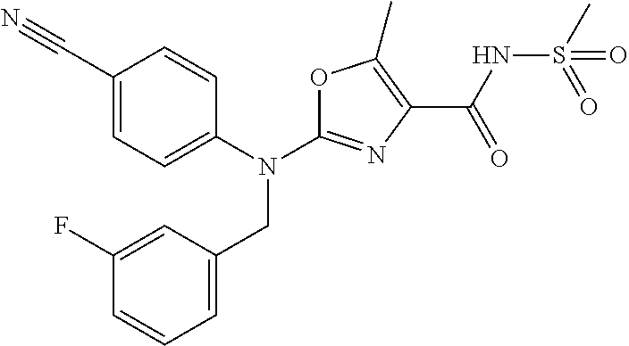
N(C1=NC(C(NS(C)(=O)=O)=O)=C(C)O1)(CC1=CC=CC(F)=C1)C1=CC=C(C#N)C=C1
